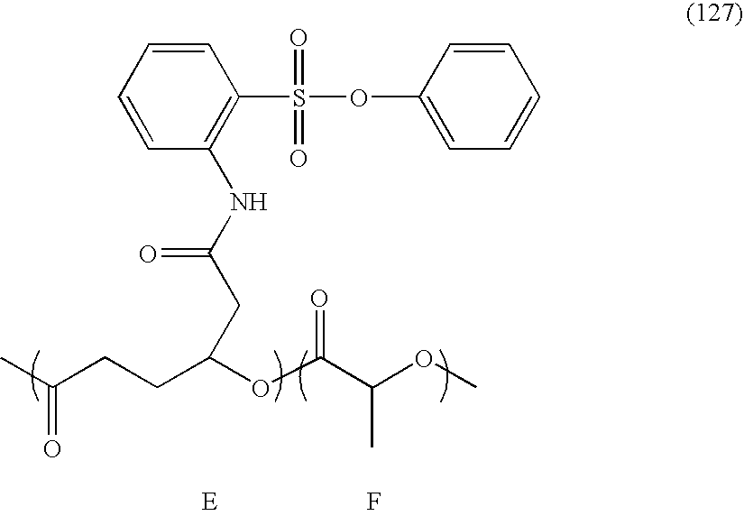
F.CC(CCC(OC(C(OC)C)=O)CC(NC1=C(S(OC2=CC=CC=C2)(=O)=O)C=CC=C1)=O)=O
